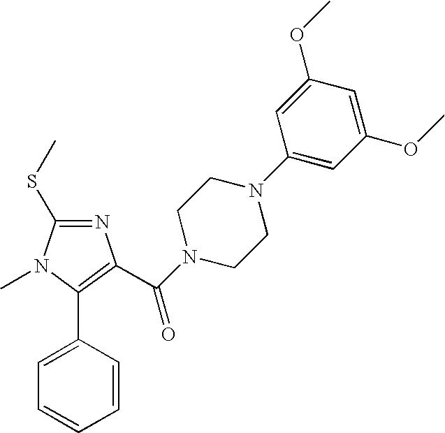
N1=C(SC)N(C)C(C2=CC=CC=C2)=C1C(N1CCN(C2=CC(OC)=CC(OC)=C2)CC1)=O
